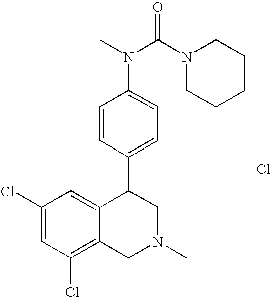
Cl.C1(Cl)=C2C(=CC(Cl)=C1)C(C1=CC=C(N(C(=O)N3CCCCC3)C)C=C1)CN(C)C2
